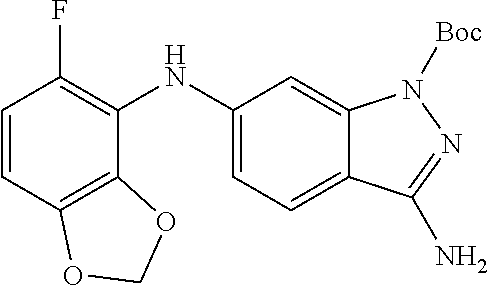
C1=CC2=C(C(NC3=CC=C4C(=C3)N([Boc])N=C4N)=C1F)OCO2
